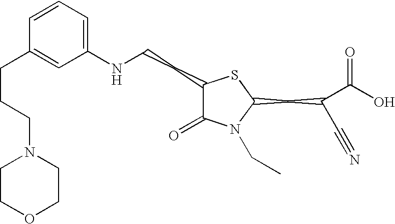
C1(NCCC2C(=O)N(CC)C(CC(C#N)C(O)=O)S2)=CC=CC(CCCN2CCOCC2)=C1
